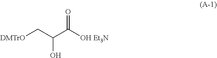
C(C(C(=O)[OH Et3N])O)[DMTrO]
